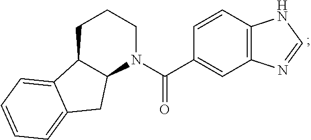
C12C(CCCN1C(C1=CC3=C(C=C1)NC=N3)=O)C1=CC=CC=C1C2
